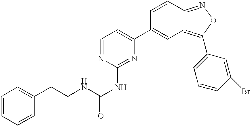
C12=C(C3=CC=CC(Br)=C3)ON=C1C=CC(C1=CC=NC(NC(=O)NCCC3=CC=CC=C3)=N1)=C2
